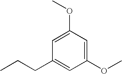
C1=C(OC)C=C(OC)C=C1CCC
